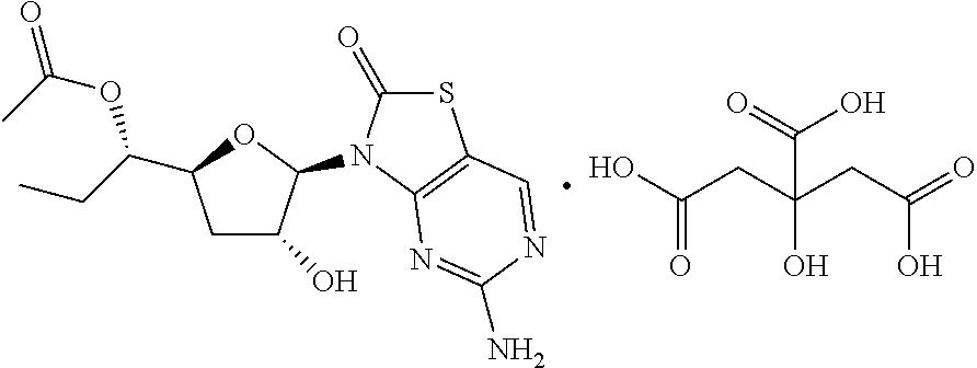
C1C(O)C(N2C(=O)SC3=C2N=C(N)N=C3)OC1C(CC)OC(=O)C.OC(CC(CC(=O)O)(O)C(=O)O)=O
